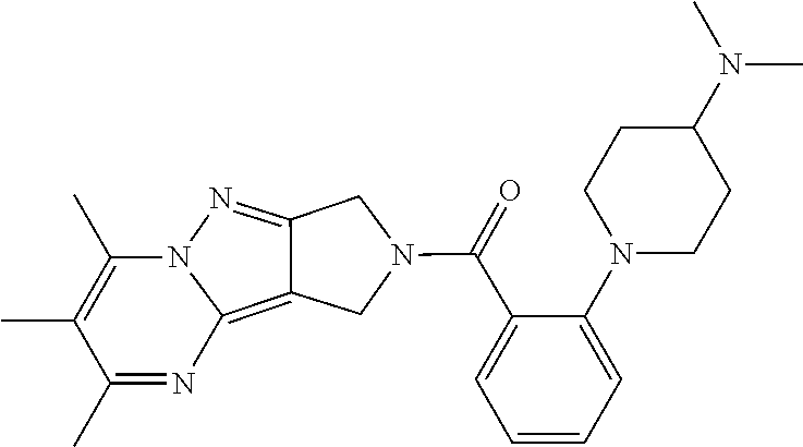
N12C(C)=C(C)C(C)=NC1=C1C(=N2)CN(C(=O)C2=CC=CC=C2N2CCC(N(C)C)CC2)C1
